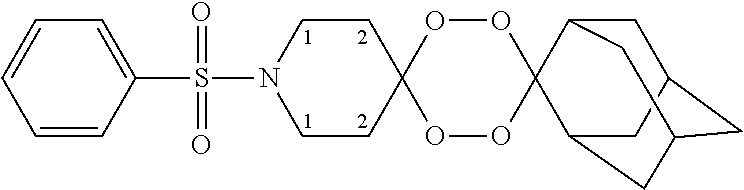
C1CC2(CCN1S(C1=CC=CC=C1)(=O)=O)OOC1(OO2)C2CC3CC(CC1C3)C2
